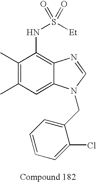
C1(C)=C(C)C=C2C(=C1NS([Et])(=O)=O)N=CN2CC1=CC=CC=C1Cl
